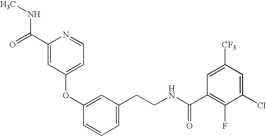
C1(OC2=CC(CCNC(=O)C3=C(F)C(Cl)=CC([CF3])=C3)=CC=C2)=CC=NC(C(NC)=O)=C1
